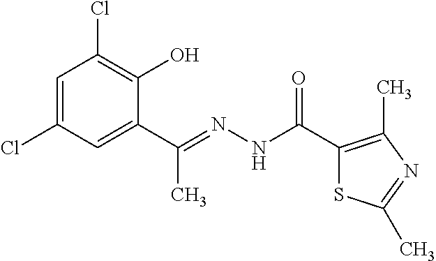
C1=C(Cl)C=C(C(=NNC(C2=C(C)N=C(C)S2)=O)C)C(O)=C1Cl
